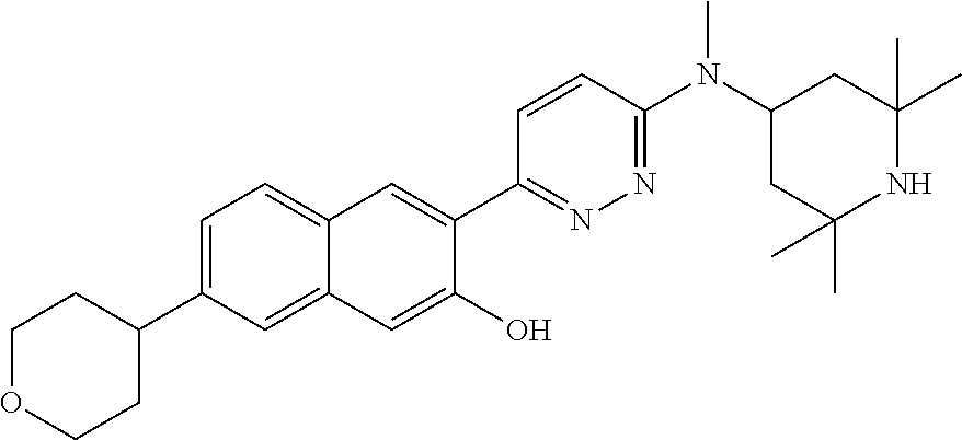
C1(C2=CC3=CC=C(C4CCOCC4)C=C3C=C2O)=NN=C(N(C2CC(C)(C)NC(C)(C)C2)C)C=C1
